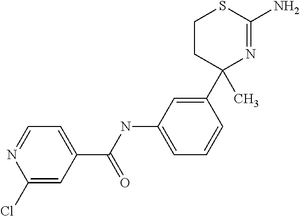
C1(Cl)=CC(C(NC2=CC=CC(C3(C)N=C(N)SCC3)=C2)=O)=CC=N1
